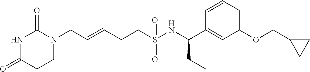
C(=CCCS(NC(C1=CC(OCC2CC2)=CC=C1)CC)(=O)=O)CN1C(=O)NC(=O)CC1
